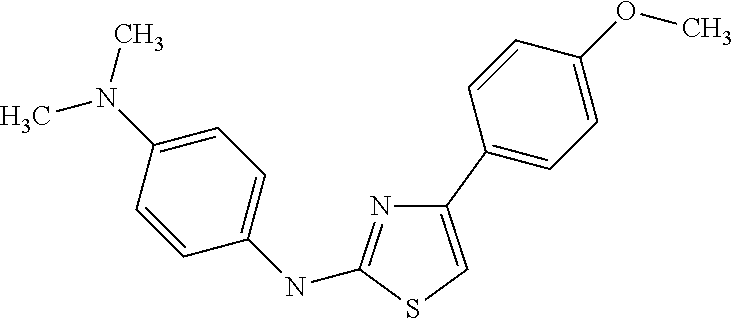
C1(N(C)C)=CC=C(NC2=NC(C3=CC=C(OC)C=C3)=CS2)C=C1
